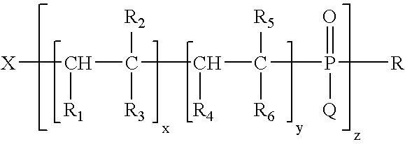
[X]C([R1])C([R2])([R3])C([R4])C([R5])([R6])P(=O)([Q])[R]
